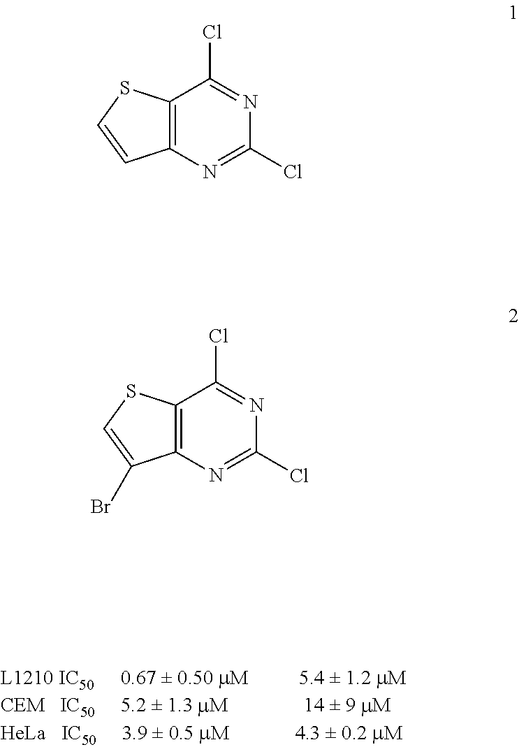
C12=C(N=C(Cl)N=C1Cl)C=CS2.C12=C(N=C(Cl)N=C1Cl)C(Br)=CS2
